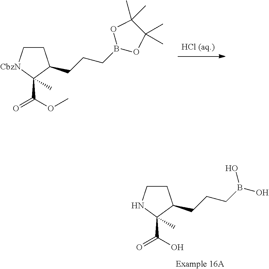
C1C[CbzN]C(C(OC)=O)(C)C1CCCB1OC(C)(C)C(C)(C)O1.C1CNC(C(O)=O)(C)C1CCCB(O)O
